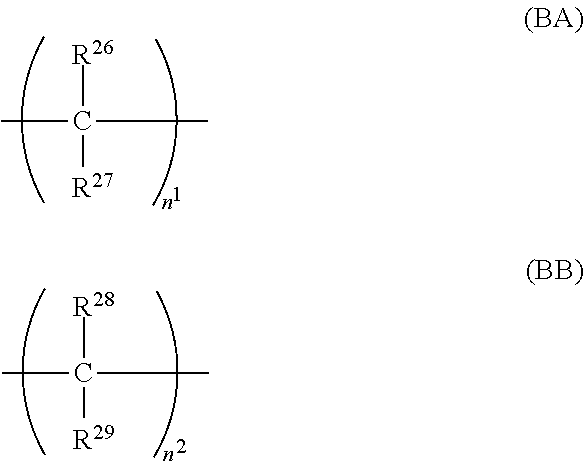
CC([R27])([R26])C.CC([R29])([R28])C
